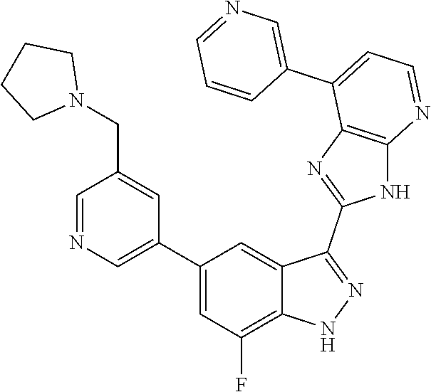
C1=NC=C(C2=CC(F)=C3C(=C2)C(C2=NC4=C(N2)N=CC=C4C2=CN=CC=C2)=NN3)C=C1CN1CCCC1
